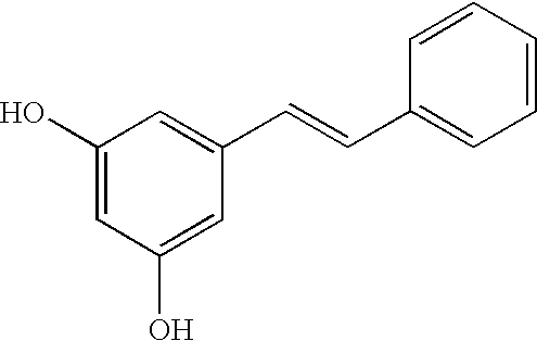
C1(O)=CC(O)=CC(C=CC2=CC=CC=C2)=C1
